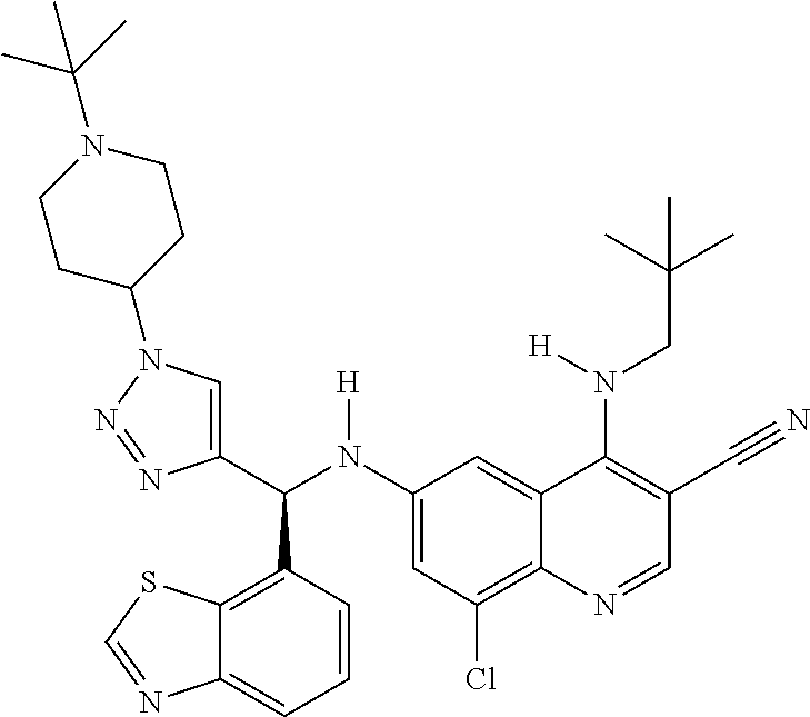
C1(N(C(C2=CN(C3CCN(C(C)(C)C)CC3)N=N2)C2=C3C(=CC=C2)N=CS3)[H])=CC(Cl)=C2C(=C1)C(N(CC(C)(C)C)[H])=C(C#N)C=N2
